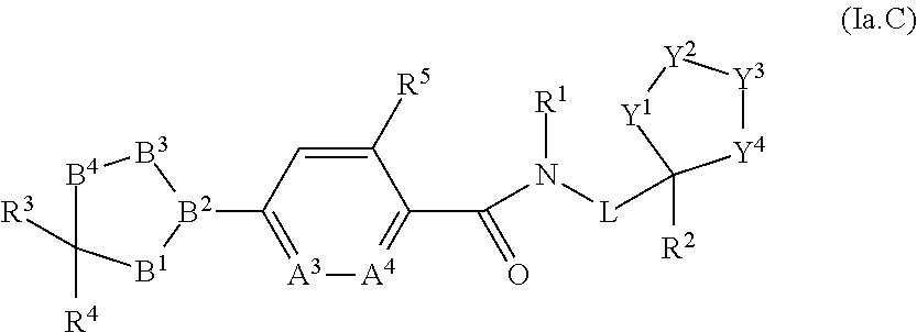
[B4]1C([R3])([R4])[B1][B2](C2=[A3][A4]=C(C(N([R1])[L]C3([R2])[Y4][Y3][Y2][Y1]3)=O)C([R5])=C2)[B3]1
